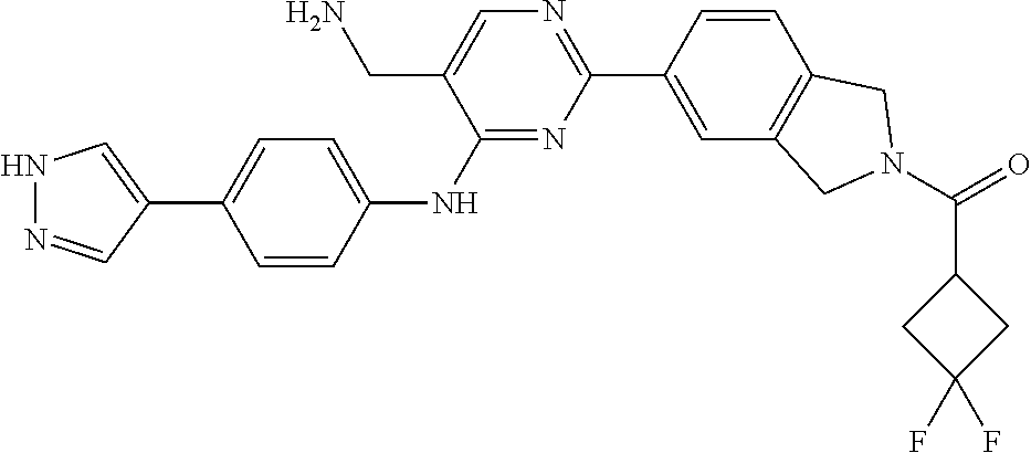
N1N=CC(C2=CC=C(NC3=NC(C4=CC5=C(C=C4)CN(C(=O)C4CC(F)(F)C4)C5)=NC=C3CN)C=C2)=C1
